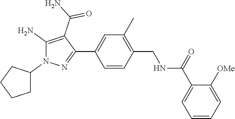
C1=CC=C([OMe])C(C(=O)NCC2=C(C)C=C(C3=NN(C4CCCC4)C(N)=C3C(=O)N)C=C2)=C1
